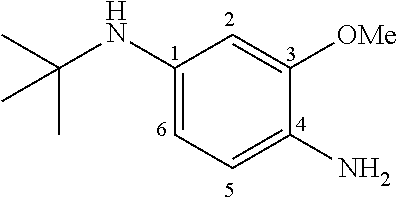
C1(NC(C)(C)C)=CC=C(N)C([OMe])=C1
